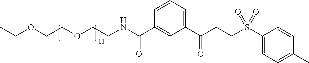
O(CCOCCNC(C1=CC(C(CCS(C2=CC=C(C)C=C2)(=O)=O)=O)=CC=C1)=O)CC
